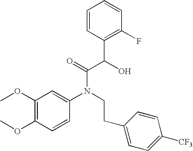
C1(OC)=C(OC)C=CC(N(CCC2=CC=C([CF3])C=C2)C(=O)C(C2=C(F)C=CC=C2)O)=C1
